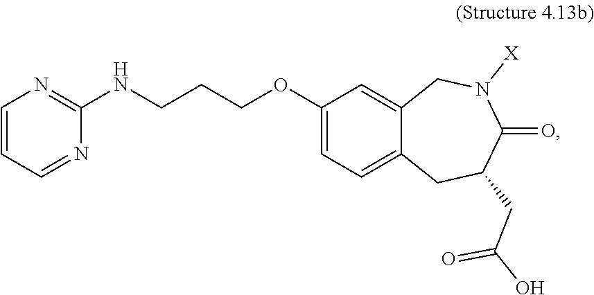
C1(NCCCOC2=CC=C3C(=C2)CN([X])C(=O)C(CC(O)=O)C3)=NC=CC=N1
